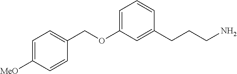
C(OC1=CC=CC(CCCN)=C1)C1=CC=C([MeO])C=C1
